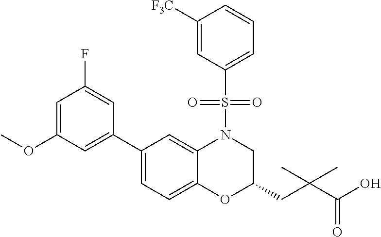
C1(C2=CC(OC)=CC(F)=C2)=CC=C2C(=C1)N(S(C1=CC=CC([F3C])=C1)(=O)=O)CC(CC(C(O)=O)(C)C)O2
